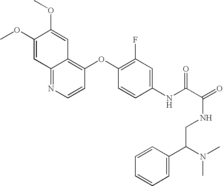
COC1=CC2=NC=CC(OC3=C(F)C=C(NC(C(=O)NCC(C4=CC=CC=C4)N(C)C)=O)C=C3)=C2C=C1OC
